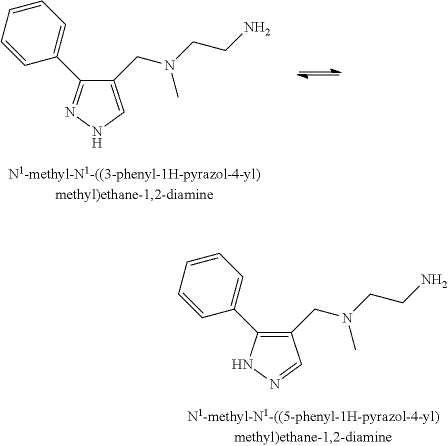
C1(CN(CCN)C)=CNN=C1C1=CC=CC=C1.C1(CN(CCN)C)=C(C2=CC=CC=C2)NN=C1
